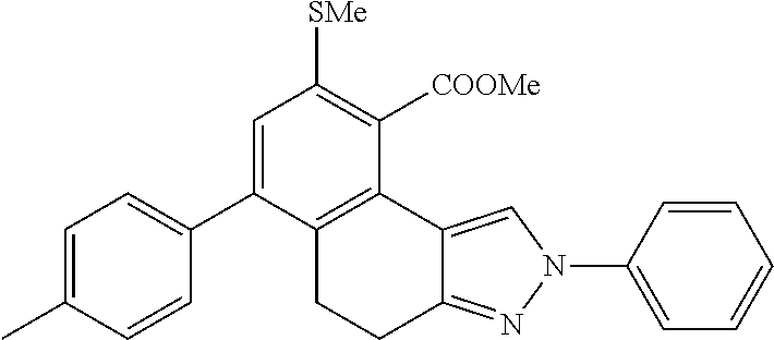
C1=C(C2=CC=C(C)C=C2)C2=C(C([COOMe])=C1[SMe])C1=CN(C3=CC=CC=C3)N=C1CC2
